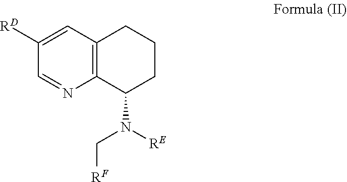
C12=C(C(N(C[RF])[RE])CCC1)N=CC([RD])=C2
